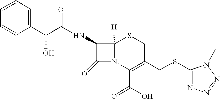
C1(=O)N2C([H])(SCC(CSC3=NN=NN3C)=C2C(O)=O)C1NC(C(O)C1=CC=CC=C1)=O
